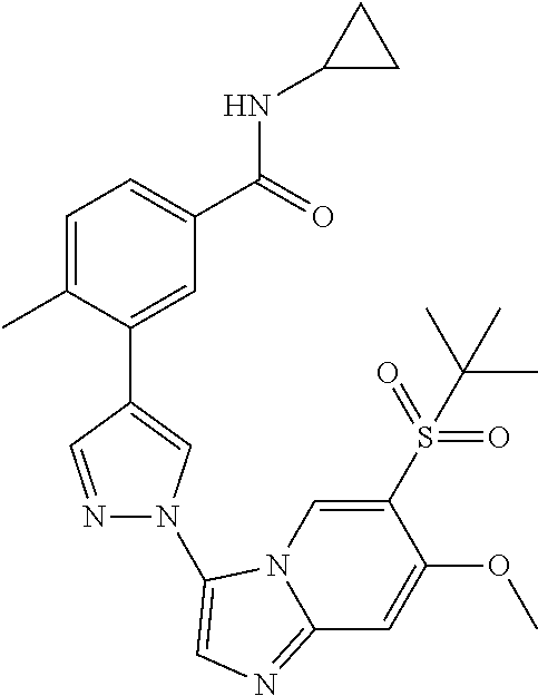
C1=C(C)C(C2=CN(C3=CN=C4N3C=C(S(C(C)(C)C)(=O)=O)C(OC)=C4)N=C2)=CC(C(=O)NC2CC2)=C1
